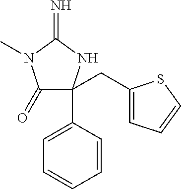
C1(=O)C(CC2=CC=CS2)(C2=CC=CC=C2)NC(=N)N1C
